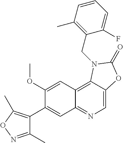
C1(C2=CC3=NC=C4C(=C3C=C2OC)N(CC2=C(C)C=CC=C2F)C(=O)O4)=C(C)ON=C1C
